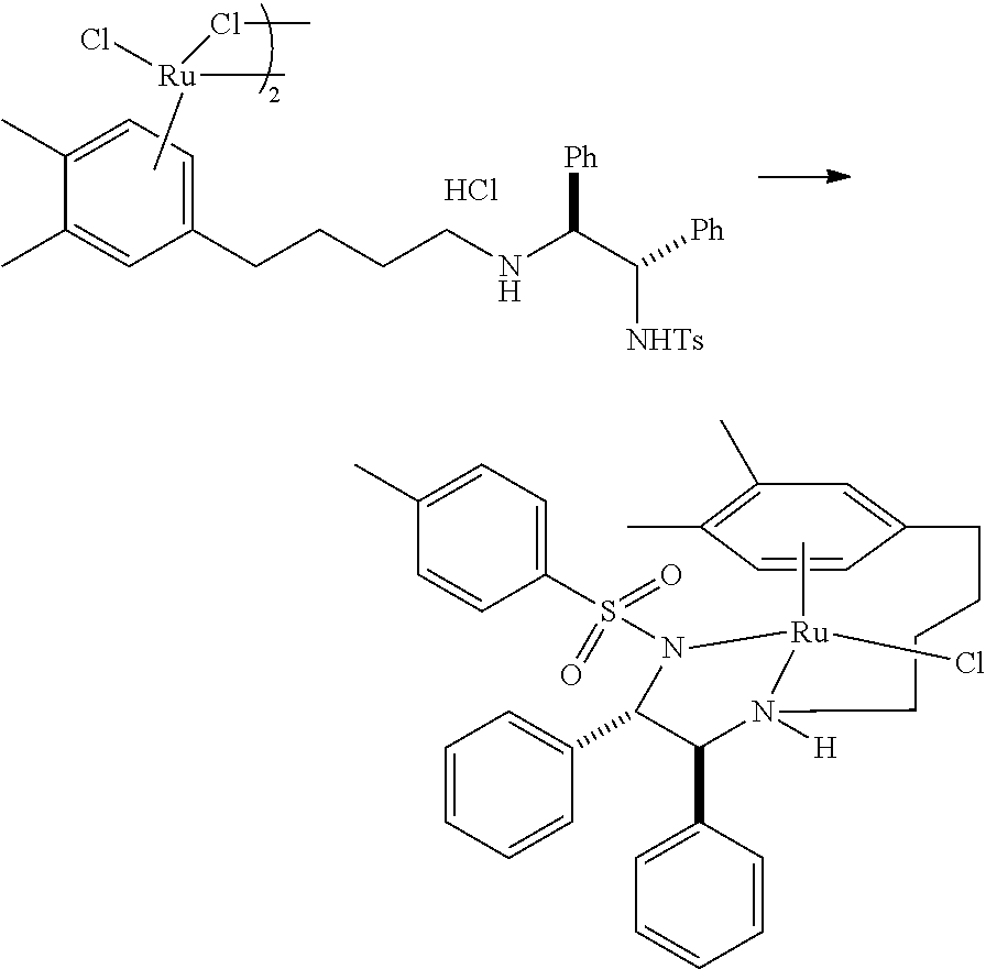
C1(C)=CC=C(CCCCNC(C([Ph])[NHTs])[Ph])C=C1C.C[Ru](C)(ClC)Cl.Cl.C1(C)=C(C)C=CC(CCCCN2([H])[Ru](C)(Cl)N(S(=O)(=O)C3=CC=C(C)C=C3)C(C3=CC=CC=C3)C2C2=CC=CC=C2)=C1
